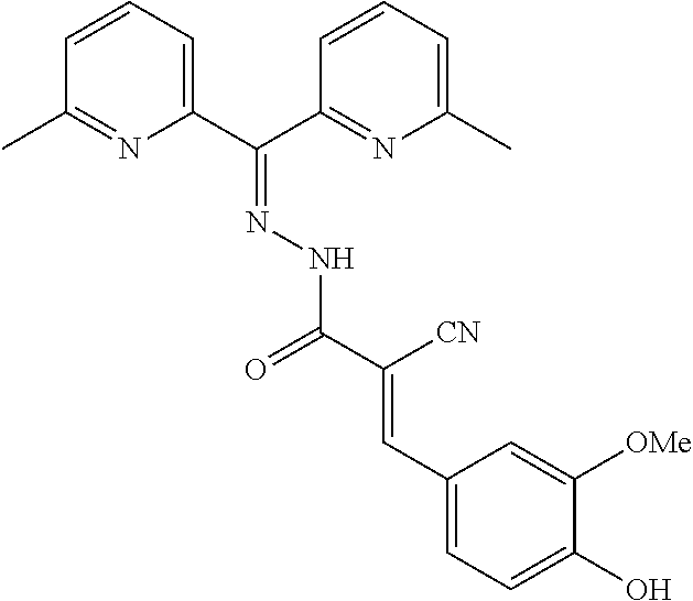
C1=CC=C(C(C2=NC(C)=CC=C2)=NNC(=O)C([CN])=CC2=CC=C(O)C([OMe])=C2)N=C1C
